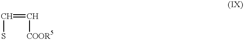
C(=C[COOR5])S
